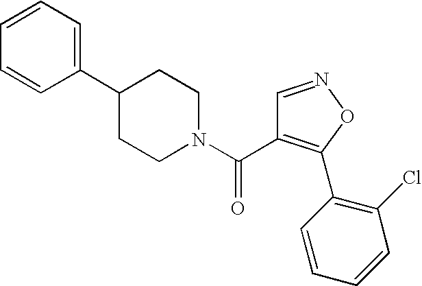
C1(C2CCN(C(=O)C3=C(C4=C(Cl)C=CC=C4)ON=C3)CC2)=CC=CC=C1
